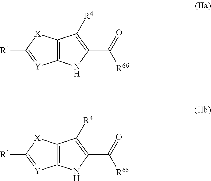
C12=C([X]C([R1])=[Y]1)C([R4])=C(C(=O)[R66])N2.C12=C([X]C([R1])=[Y]1)C([R4])=C(C(=O)[R66])N2
